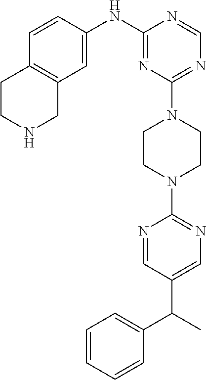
C1=CC=CC=C1C(C1=CN=C(N2CCN(C3=NC=NC(NC4=CC5=C(C=C4)CCNC5)=N3)CC2)N=C1)C
